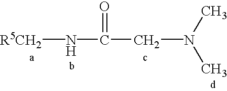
C(N(C)C)C(N[R5CH2])=O
